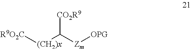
[R9O2C][(CH2)x]C([Zm][OPG])[CO2R9]
